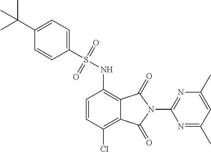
C1(S(NC2=C3C(=C(Cl)C=C2)C(=O)N(C2=NC(C)=CC(C)=N2)C3=O)(=O)=O)=CC=C(C(C)(C)C)C=C1
